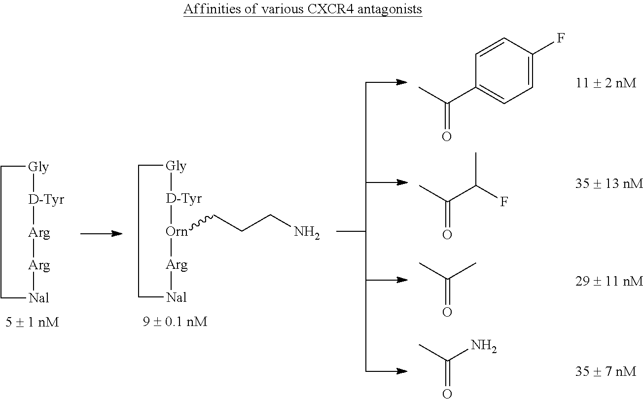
C1[Gly][D-Tyr][Arg][Arg][Nal]C1.C1[Gly][D-Tyr][Orn](CCCN)[Arg][Nal]C1.CC(C1=CC=C(F)C=C1)=O.CC(C(F)C)=O.CC(C)=O.CC(N)=O.CC(C)C
